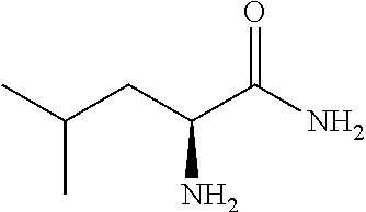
CC(CC(C(N)=O)N)C
